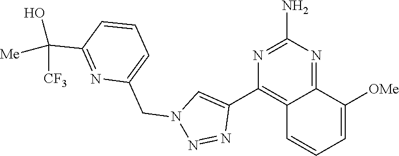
C12=NC(N)=NC(C3=CN(CC4=CC=CC(C([CF3])([Me])O)=N4)N=N3)=C1C=CC=C2[OMe]
